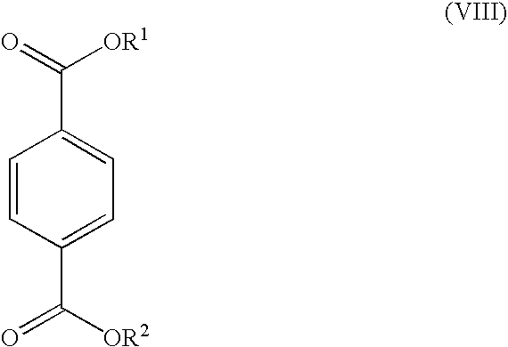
C1=CC(C(=O)[OR2])=CC=C1C([OR1])=O
